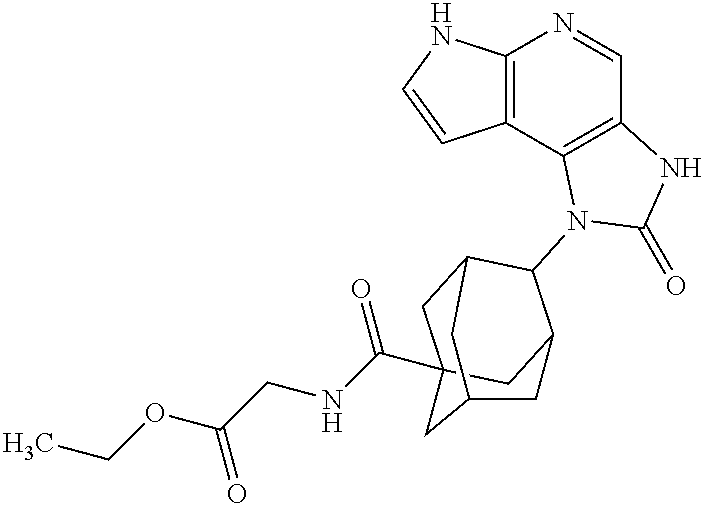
C12=C(C3=C(C=N1)NC(=O)N3C1C3CC4(C(NCC(OCC)=O)=O)CC1CC(C4)C3)C=CN2
